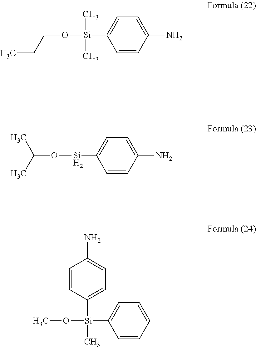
C1=CC(N)=CC=C1[Si](OCCC)(C)C.C1=CC(N)=CC=C1[Si]OC(C)C.C1=CC=CC=C1[Si](OC)(C1=CC=C(N)C=C1)C
